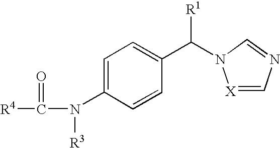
C1=C(N([R3])C([R4])=O)C=CC(C([R1])N2[X]=CN=C2)=C1
